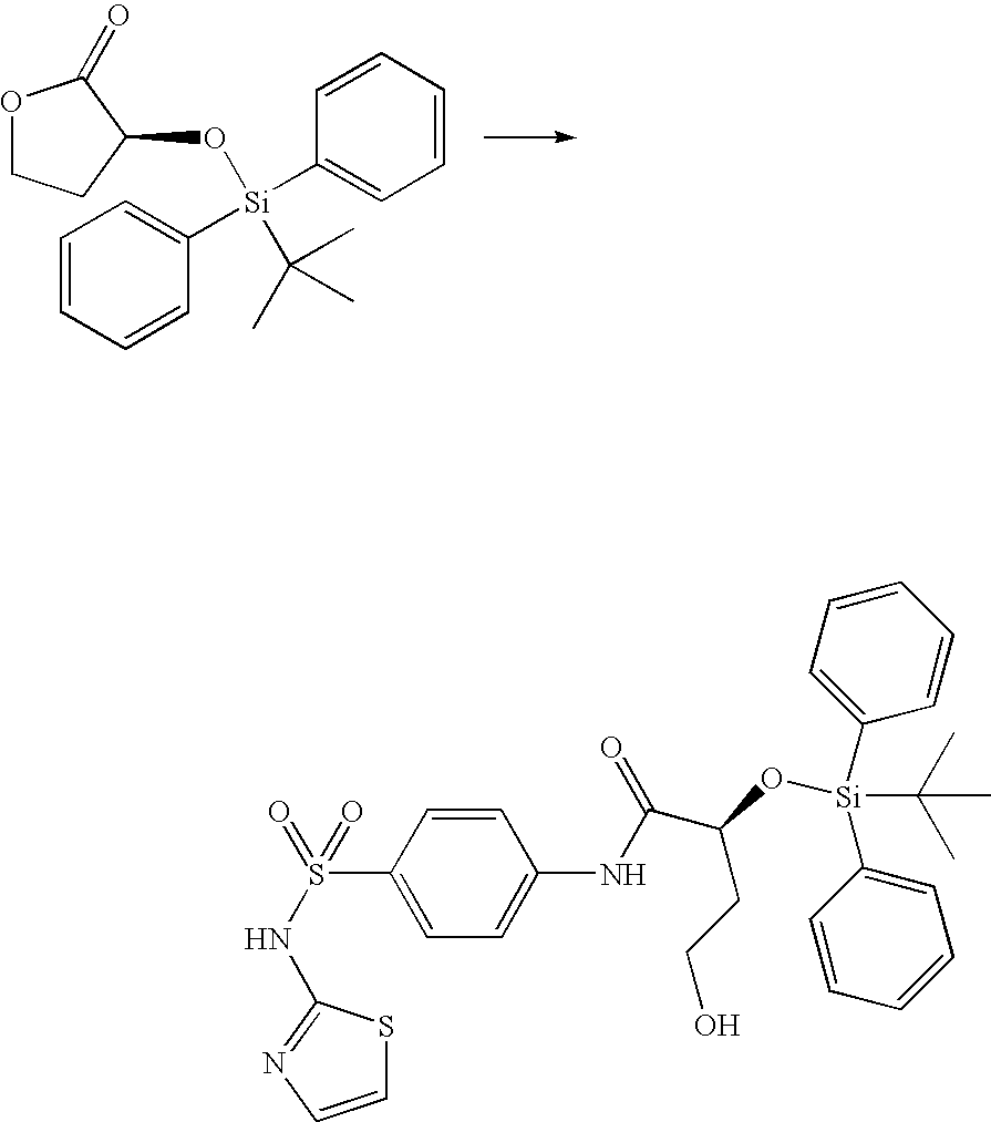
O1CCC(O[Si](C2=CC=CC=C2)(C2=CC=CC=C2)C(C)(C)C)C1=O.C1=CN=C(NS(=O)(=O)C2=CC=C(NC(=O)C(O[Si](C3=CC=CC=C3)(C3=CC=CC=C3)C(C)(C)C)CCO)C=C2)S1
